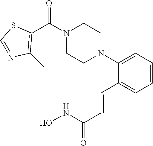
C1=CC=C(N2CCN(C(=O)C3=C(C)N=CS3)CC2)C(C=CC(=O)NO)=C1
